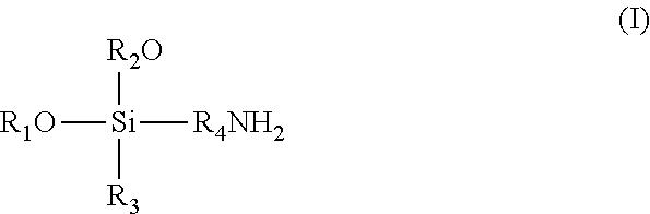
[R1O][Si]([R4NH2])([R2O])[R3]
